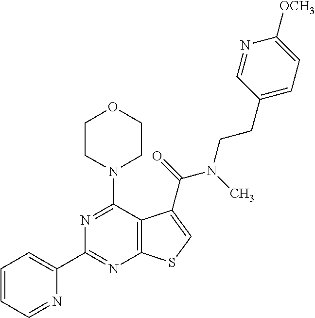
C1(C2=CC=CC=N2)=NC2=C(C(N3CCOCC3)=N1)C(C(=O)N(CCC1=CC=C([OCH3])N=C1)C)=CS2
